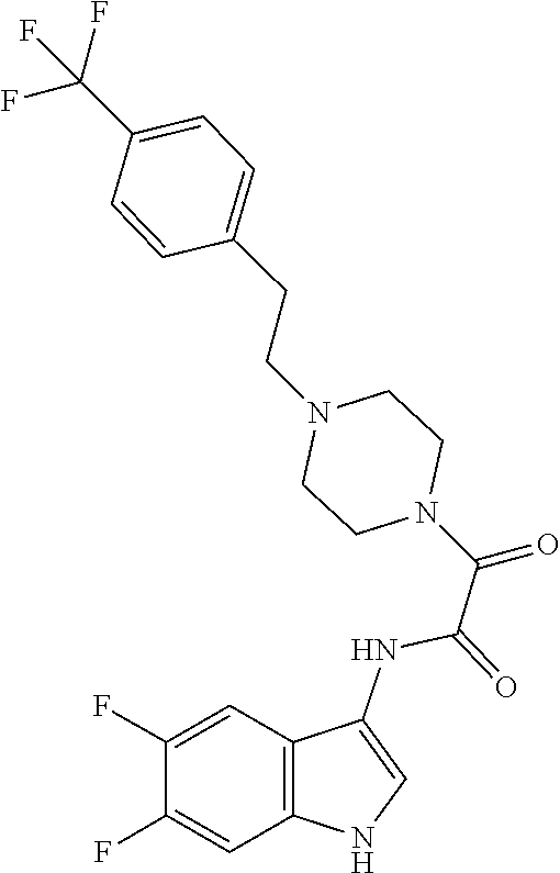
C(C1=CC=C(C(F)(F)F)C=C1)CN1CCN(C(C(NC2=CNC3=C2C=C(F)C(F)=C3)=O)=O)CC1
